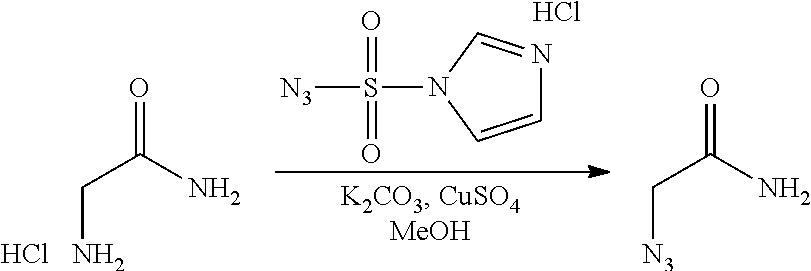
NCC(=O)N.Cl.C1=CN(S(=O)(=O)[N3])C=N1.Cl.[N3]CC(=O)N
